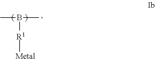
B([R1][Metal])(C)C
